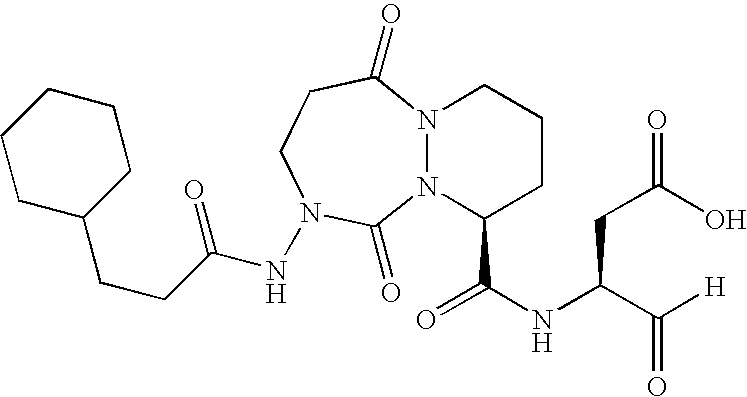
N12N(C(C(NC(C([H])=O)CC(=O)O)=O)CCC1)C(=O)N(NC(CCC1CCCCC1)=O)CCC2=O
